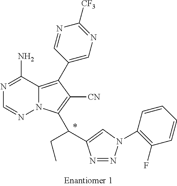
N1=NN(C2=C(F)C=CC=C2)C=C1C(CC)C1=C([CN])C(C2=CN=C([CF3])N=C2)=C2N1N=CN=C2N
